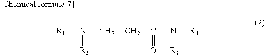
[R1]N(CCC(N([R3])[R4])=O)[R2]
